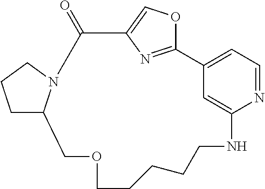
C1CCCNC2=CC(=CC=N2)C2=NC(=CO2)C(=O)N2C(COC1)CCC2
